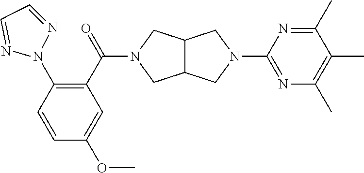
C1(C(=O)N2CC3C(C2)CN(C2=NC(C)=C(C)C(C)=N2)C3)=C(N2N=CC=N2)C=CC(OC)=C1
